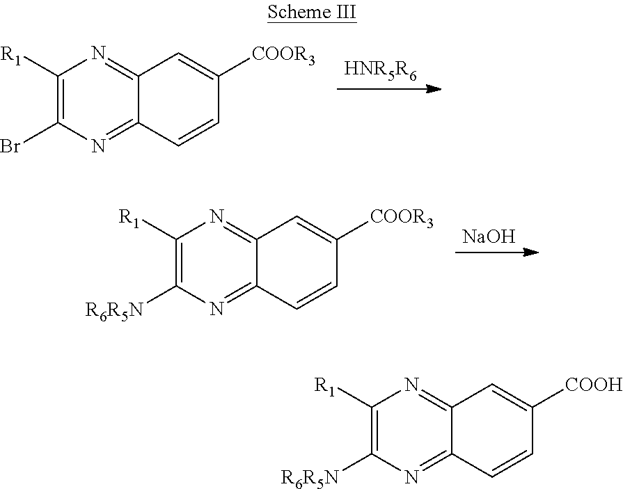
[HNR5R6].C1([R1])=C(Br)N=C2C(=N1)C=C([COOR3])C=C2.[NaOH].C1([R1])=C([R6R5N])N=C2C(=N1)C=C([COOR3])C=C2.C1([R1])=C([R6R5N])N=C2C(=N1)C=C([COOH])C=C2
